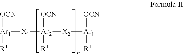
[Ar1]([X1][Ar2]([R1])([OCN])[X2][Ar1]([OCN])[R1])([OCN])[R1]
